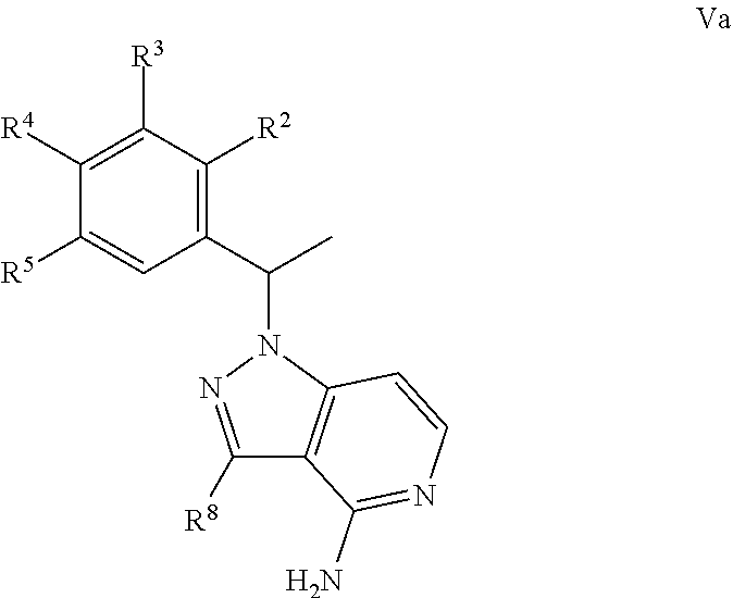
C1([R4])=C([R3])C([R2])=C(C(N2N=C([R8])C3=C2C=CN=C3N)C)C=C1[R5]
